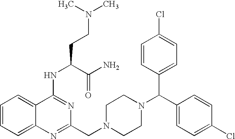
C12=CC=CC=C1C(NC(C(=O)N)CCN(C)C)=NC(CN1CCN(C(C3=CC=C(Cl)C=C3)C3=CC=C(Cl)C=C3)CC1)=N2
